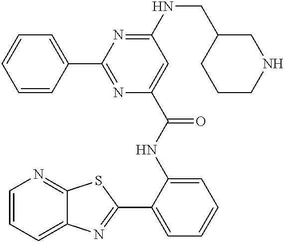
C1=CC=C2C(=N1)SC(C1=CC=CC=C1NC(=O)C1=CC(NCC3CCCNC3)=NC(C3=CC=CC=C3)=N1)=N2
